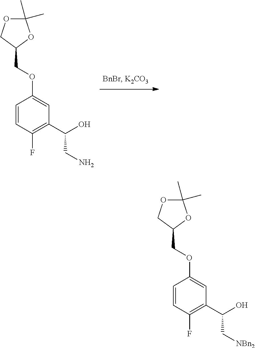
C1=CC(F)=C(C(O)CN)C=C1OCC1COC(C)(C)O1.C1=CC(F)=C(C(O)C[NBn2])C=C1OCC1COC(C)(C)O1
